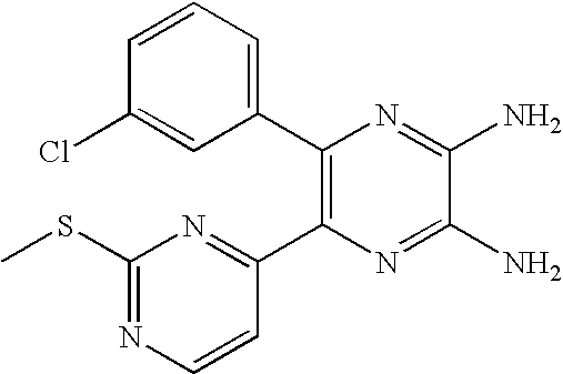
C1(C2=C(C3=NC(SC)=NC=C3)N=C(N)C(N)=N2)=CC=CC(Cl)=C1
